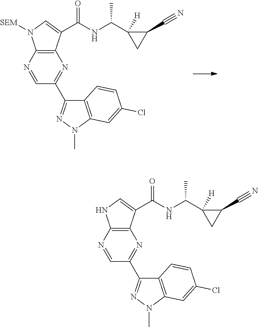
C12=C(C(C(=O)NC(C3([H])CC3C#N)C)=CN1[SEM])N=C(C1=NN(C)C3=C1C=CC(Cl)=C3)C=N2.C12=C(C(C(=O)NC(C3([H])CC3C#N)C)=CN1)N=C(C1=NN(C)C3=C1C=CC(Cl)=C3)C=N2
